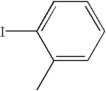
C1(C)=CC=CC=C1I
